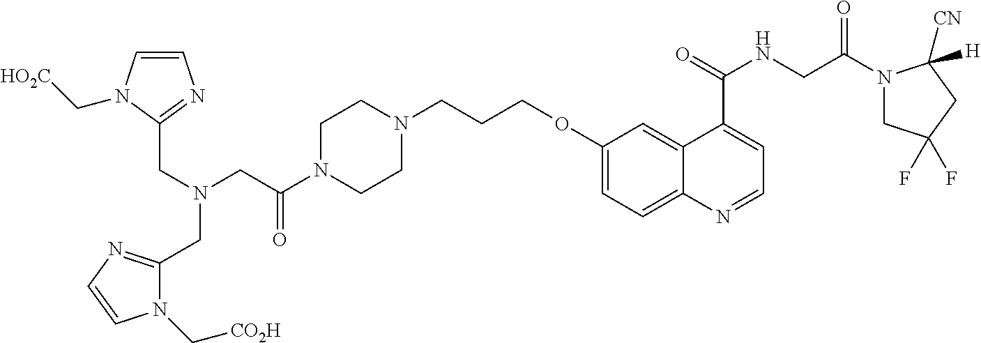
O(C1=CC=C2C(=C1)C(C(=O)NCC(N1CC(F)(F)CC1([CN])[H])=O)=CC=N2)CCCN1CCN(C(CN(CC2=NC=CN2C[HO2C])CC2=NC=CN2C[CO2H])=O)CC1
